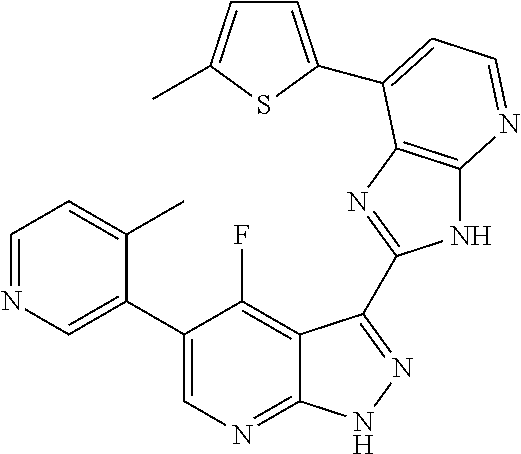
C1=NC=C(C2=CN=C3C(=C2F)C(C2=NC4=C(N2)N=CC=C4C2=CC=C(C)S2)=NN3)C(C)=C1
